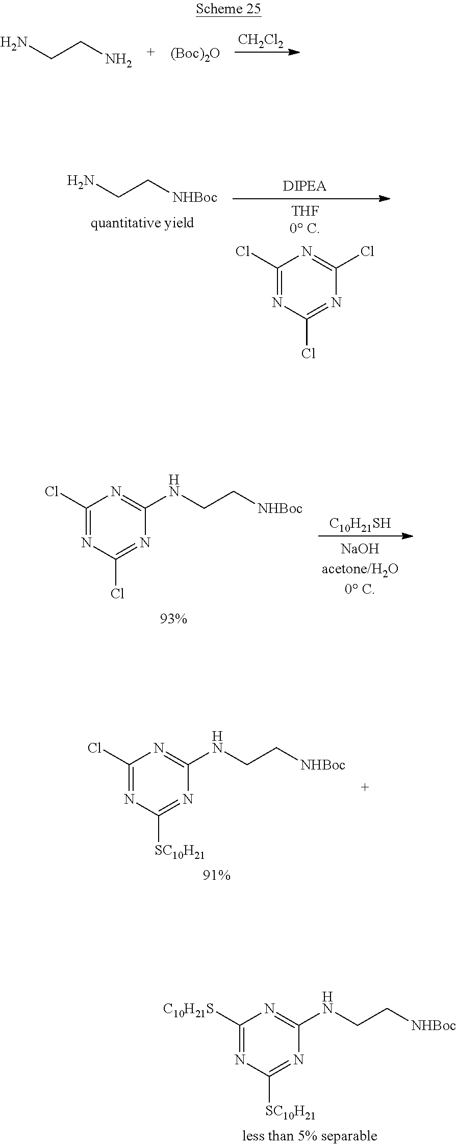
C1([C10H21S])=NC([SC10H21])=NC(NCC[NHBoc])=N1.[CH2Cl2].NCCN.[(Boc)2O].NCC[NHBoc].C1(Cl)=NC(Cl)=NC(Cl)=N1.C1(Cl)=NC(Cl)=NC(NCC[NHBoc])=N1.[C10H21SH].C1(Cl)=NC([SC10H21])=NC(NCC[NHBoc])=N1
